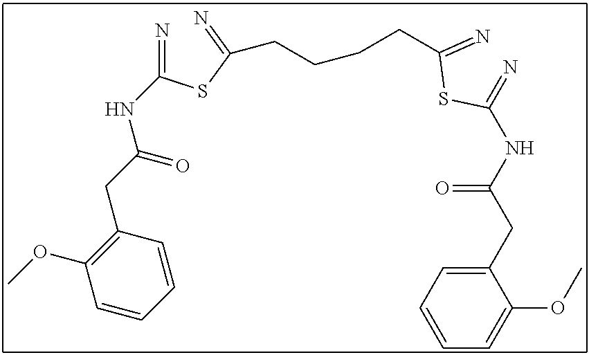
N=C(SC(=N)CCCCC(SC(=N)NC(=O)CC1=CC=CC=C1OC)=N)NC(=O)CC1=C(OC)C=CC=C1
